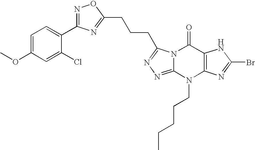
N12C(=NN=C1CCCC1=NC(C3=CC=C(OC)C=C3Cl)=NO1)N(CCCCC)C1=C(C2=O)NC(Br)=N1
